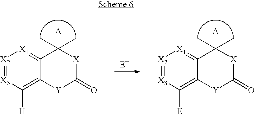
[X2]1=[X3]C([H])=C2C(=[X1]1)C(C)(C)[X]C(=O)[Y]2.[X2]1=[X3]C([E])=C2C(=[X1]1)C(C)(C)[X]C(=O)[Y]2
